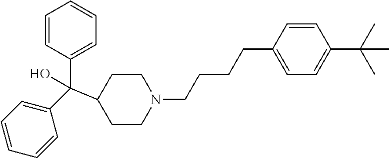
C1(C(C2=CC=CC=C2)(C2CCN(CCCCC3=CC=C(C(C)(C)C)C=C3)CC2)O)=CC=CC=C1
